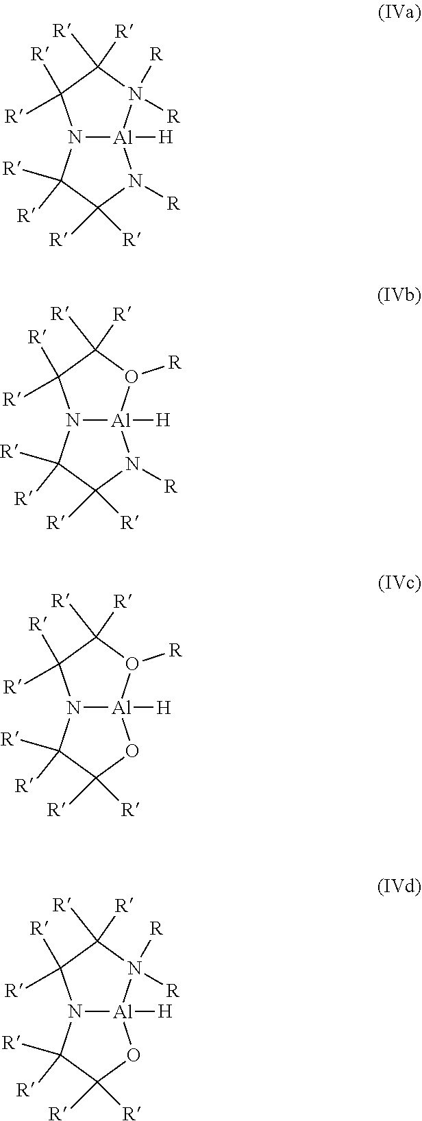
N12[Al]([H])(N([R])C([R])([R])C1([R])[R])N([R])([R])C([R])([R])C2([R])[R].N12[Al]([H])(N([R])C([R])([R])C1([R])[R])O([R])C([R])([R])C2([R])[R].N12[Al]([H])(OC([R])([R])C1([R])[R])O([R])C([R])([R])C2([R])[R].N12[Al]([H])(OC([R])([R])C1([R])[R])N([R])([R])C([R])([R])C2([R])[R]
